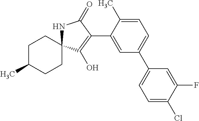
C1C(C)CCC2(C1)NC(=O)C(C1=CC(C3=CC=C(Cl)C(F)=C3)=CC=C1C)=C2O
